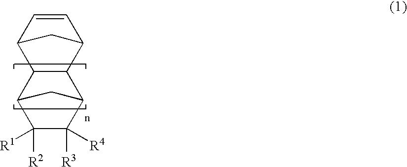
C1=CC2CC1C1C2C2C([R1])([R2])C([R4])([R3])C1C2
